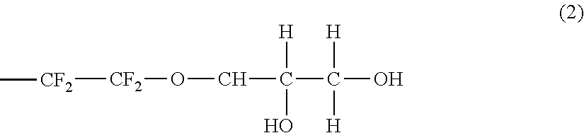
[CF2]([CF2]OCC(C(O)([H])[H])([H])O)C
